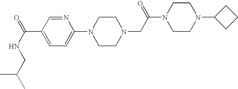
C(CNC(=O)C1=CC=C(N2CCN(CC(N3CCN(C4CCC4)CC3)=O)CC2)N=C1)(C)C
